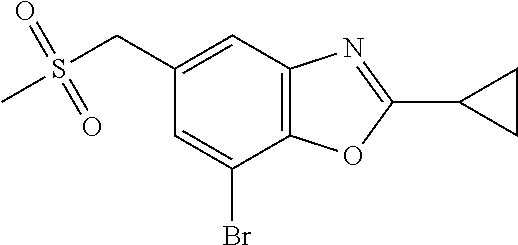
C1(CS(=O)(=O)C)=CC2=C(C(Br)=C1)OC(C1CC1)=N2
